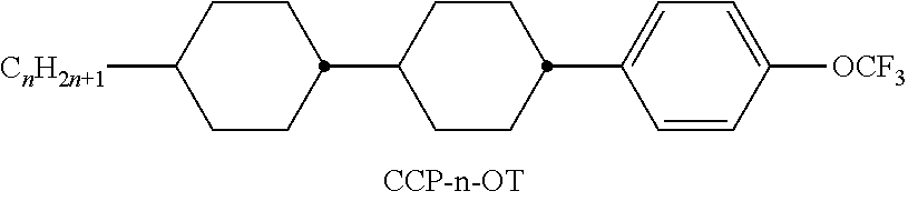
C1CC([CnH2n+1])CCC1C1CCC(C2=CC=C([OCF3])C=C2)CC1
